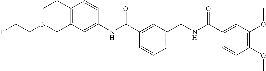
C1(NC(C2=CC(CNC(C3=CC(OC)=C(OC)C=C3)=O)=CC=C2)=O)=CC2=C(C=C1)CCN(CCF)C2
